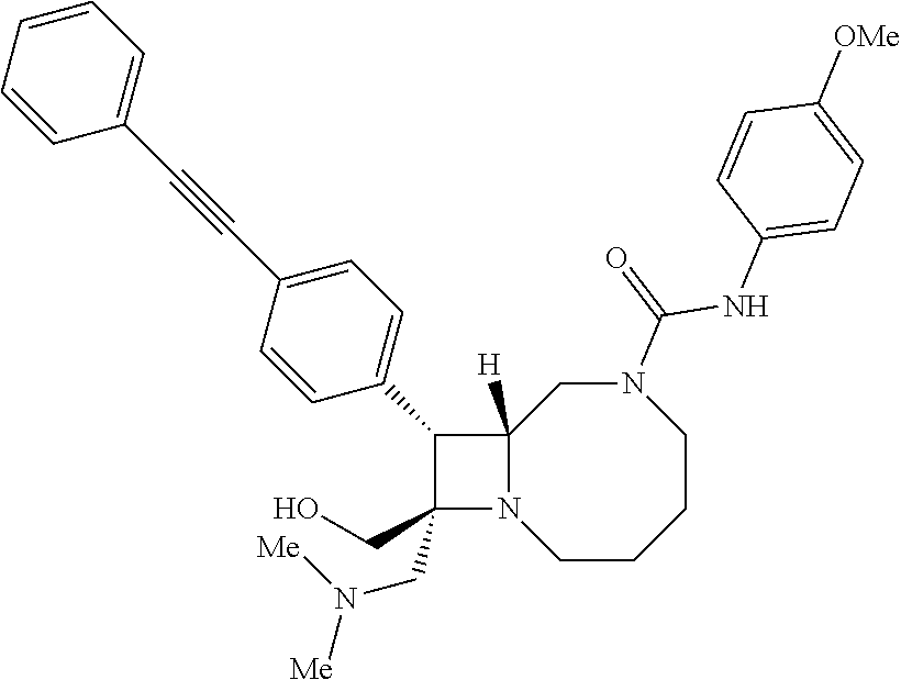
C1CCCN(C(=O)NC2=CC=C([OMe])C=C2)CC2([H])N1C(CO)(CN([Me])[Me])C2C1=CC=C(C#CC2=CC=CC=C2)C=C1
